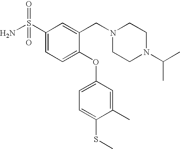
C1(S(N)(=O)=O)=CC=C(OC2=CC=C(SC)C(C)=C2)C(CN2CCN(C(C)C)CC2)=C1
